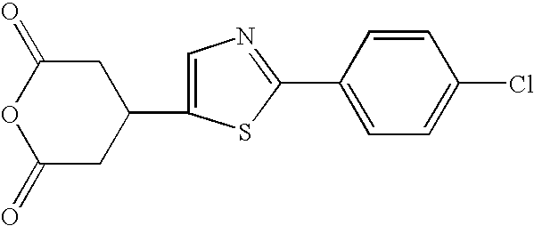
C1(=O)CC(C2=CN=C(C3=CC=C(Cl)C=C3)S2)CC(=O)O1
